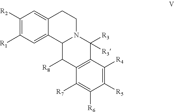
C1([R2])=C([R1])C=C2C(=C1)CCN1C2C([R8])C2=C(C1([R3])[R3])C([R4])=C([R5])C([R6])=C2[R7]
